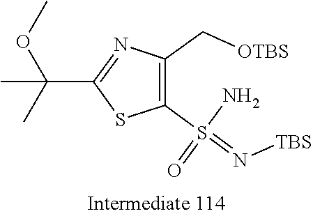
N1=C(C(C)(OC)C)SC(S(=N[TBS])(N)=O)=C1C[OTBS]
